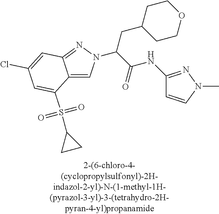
C12=CN(C(C(=O)NC3=NN(C)C=C3)CC3CCOCC3)N=C1C=C(Cl)C=C2S(=O)(=O)C1CC1
